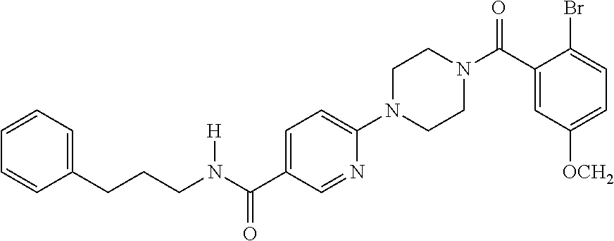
C1=CC=CC(CCCN(C(C2=CC=C(N3CCN(C(C4=CC([OCH2])=CC=C4Br)=O)CC3)N=C2)=O)[H])=C1
